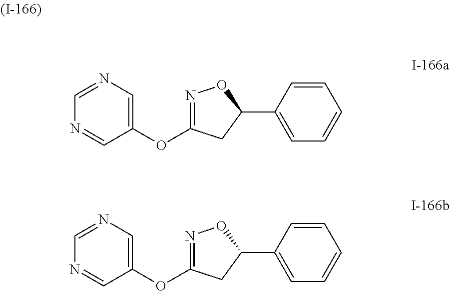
C1(OC2=NOC(C3=CC=CC=C3)C2)=CN=CN=C1.C1(OC2=NOC(C3=CC=CC=C3)C2)=CN=CN=C1
